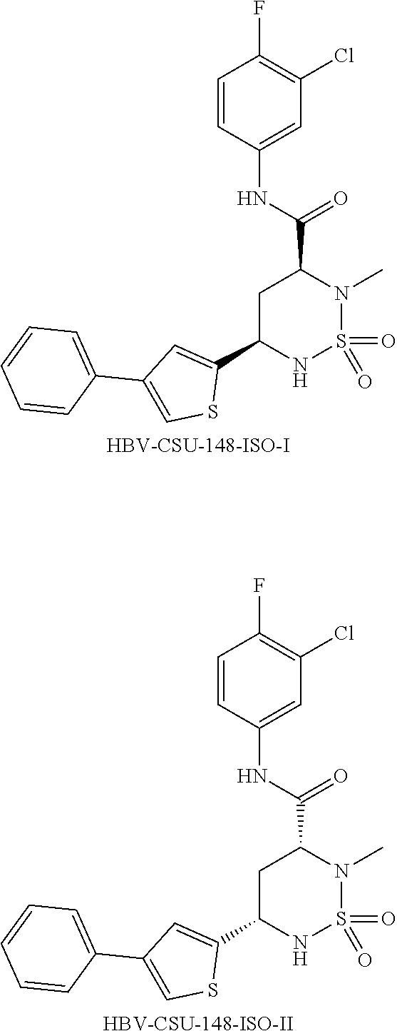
C1C(C2=CC(C3=CC=CC=C3)=CS2)NS(=O)(=O)N(C)C1C(NC1=CC(Cl)=C(F)C=C1)=O.[HBV-CSU-148-ISO-I].C1C(C2=CC(C3=CC=CC=C3)=CS2)NS(=O)(=O)N(C)C1C(NC1=CC(Cl)=C(F)C=C1)=O.[HBV-CSU-148-ISO-II]
